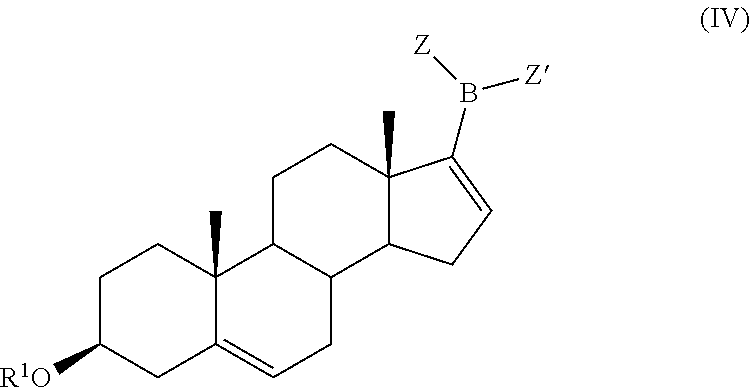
C1C([R1O])CC2=CCC3C(C2(C)C1)CCC1(C)C3CC=C1B([Z])[Z]
